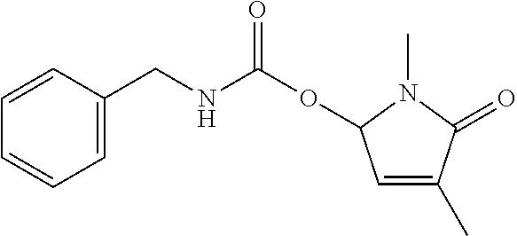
C1=C(C)C(=O)N(C)C1OC(=O)NCC1=CC=CC=C1
